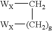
[WX]C[(CH2)g][WX]
